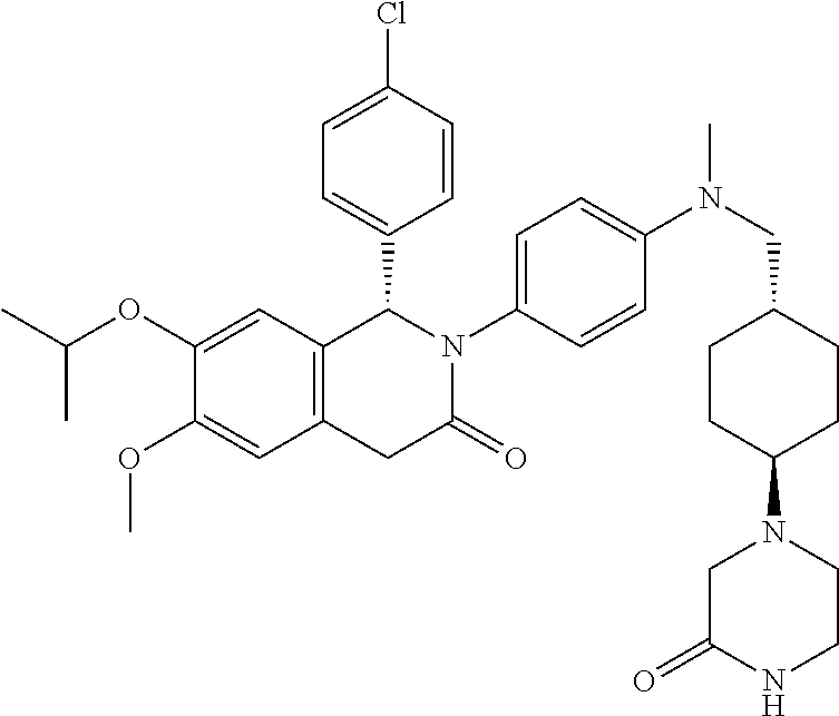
C(C)(C)OC1=CC2=C(C=C1OC)CC(=O)N(C1=CC=C(N(CC3CCC(N4CC(=O)NCC4)CC3)C)C=C1)C2C1=CC=C(Cl)C=C1
